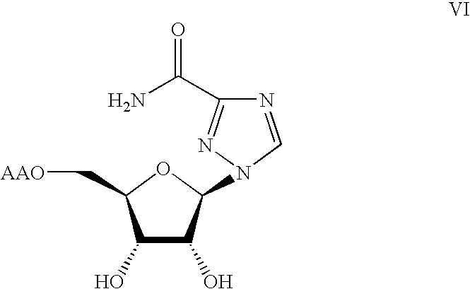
C1(O)C(O)C(N2N=C(C(=O)N)N=C2)OC1C[AAO]
